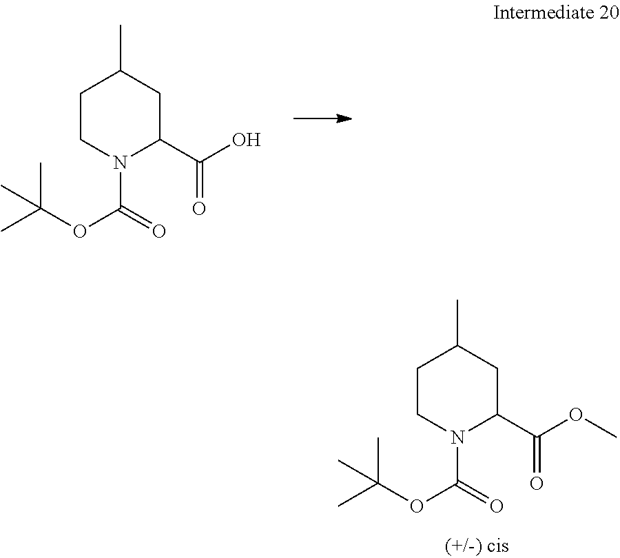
C1CN(C(=O)OC(C)(C)C)C(C(OC)=O)CC1C.C1CN(C(=O)OC(C)(C)C)C(C(O)=O)CC1C
